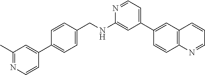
N1=CC=C(C2=CC3=C(C=C2)N=CC=C3)C=C1NCC1=CC=C(C2=CC(C)=NC=C2)C=C1
